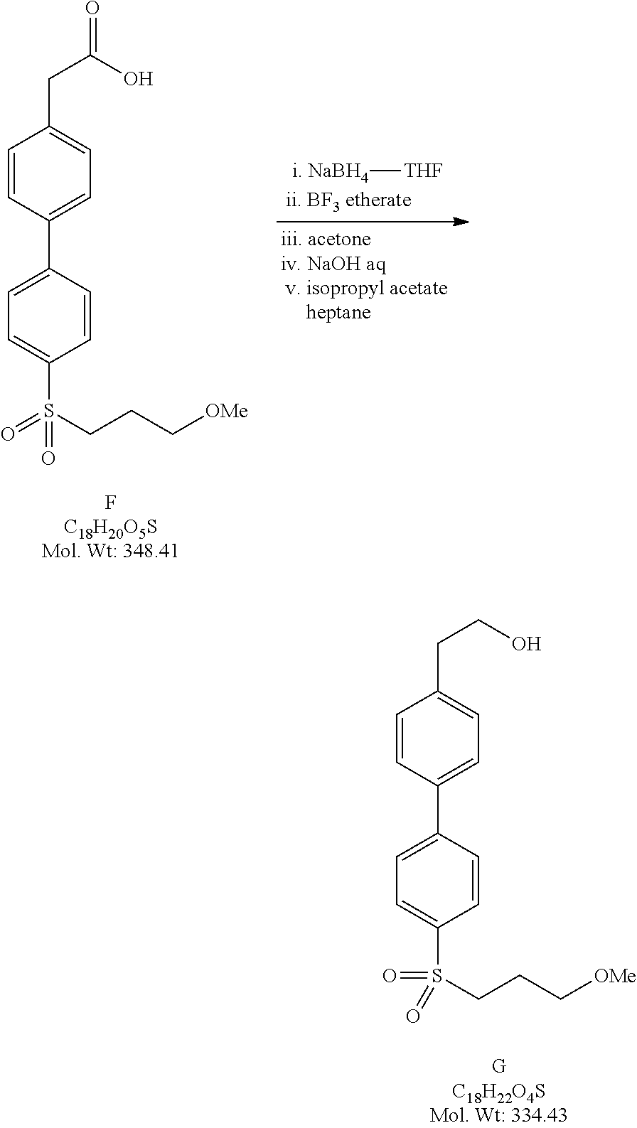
[THF][i. NaBH4].C1=CC(C2=CC=C(S(CCC[OMe])(=O)=O)C=C2)=CC=C1CC(O)=O.C1=CC(C2=CC=C(S(CCC[OMe])(=O)=O)C=C2)=CC=C1CCO
